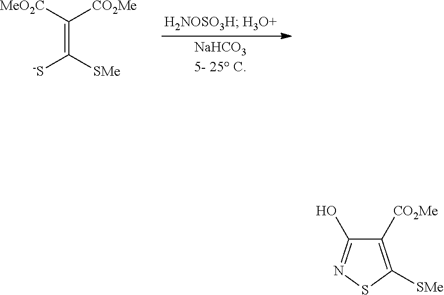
[MeO2C]C([CO2Me])=C([SMe])[-S].C1([CO2Me])=C([SMe])SN=C1O
